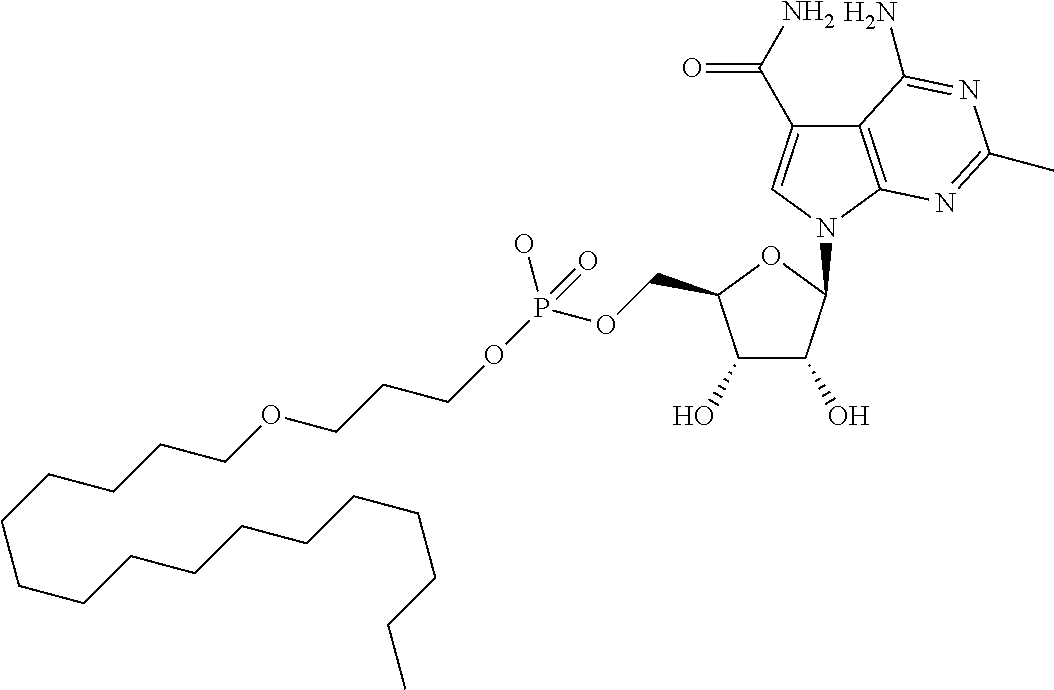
C12=C(N(C3C(O)C(O)C(COP(OCCCOCCCCCCCCCCCCCCCC)(O)=O)O3)C=C1C(N)=O)N=C(C)N=C2N
